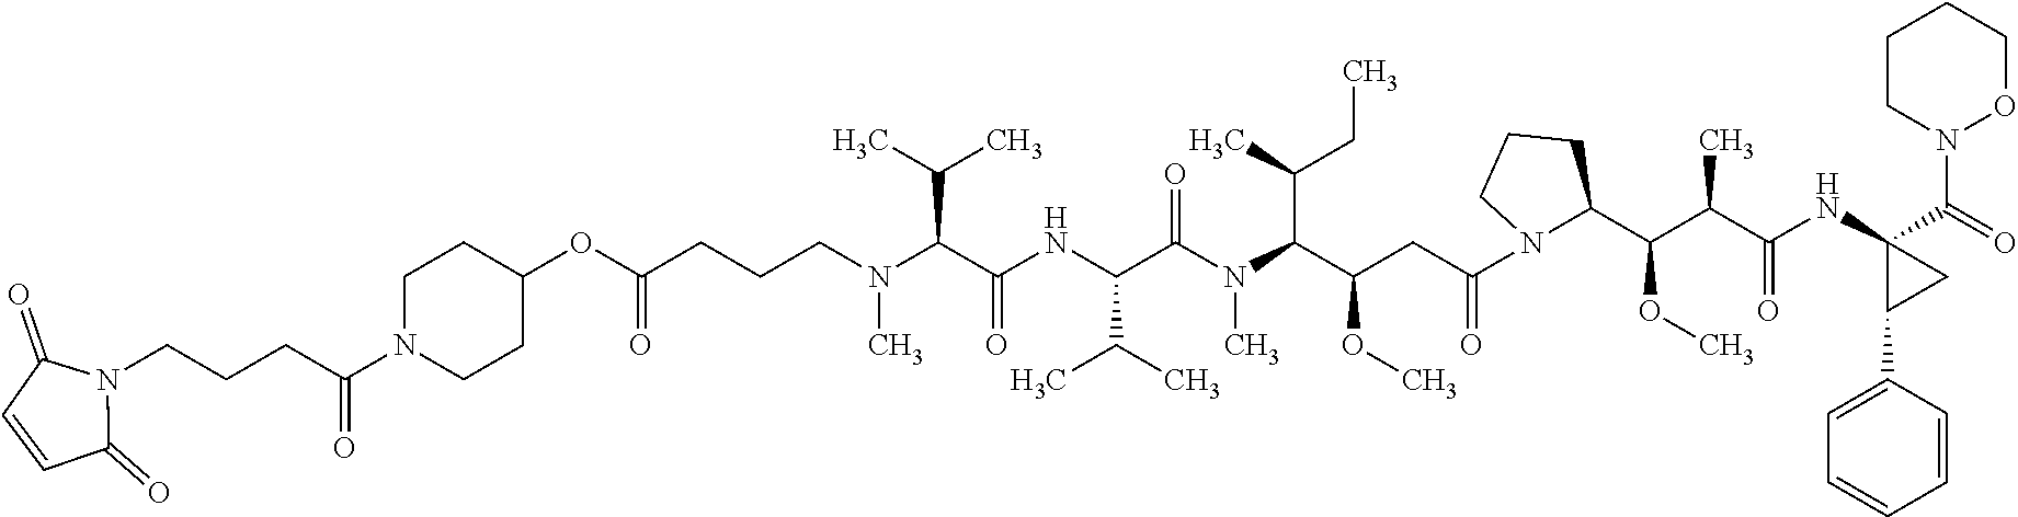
C1N(C(CCCN2C(=O)C=CC2=O)=O)CCC(OC(CCCN(C(C(NC(C(N(C(C(CC(=O)N2CCCC2C(OC)C(C(NC2(C(=O)N3OCCCC3)C(C3=CC=CC=C3)C2)=O)C)OC)C(C)CC)C)=O)C(C)C)=O)C(C)C)C)=O)C1
